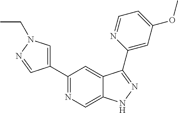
C1(C2=CN(CC)N=C2)=NC=C2C(=C1)C(C1=CC(OC)=CC=N1)=NN2
